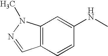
C12=C(C=CC(NC)=C1)C=NN2C
